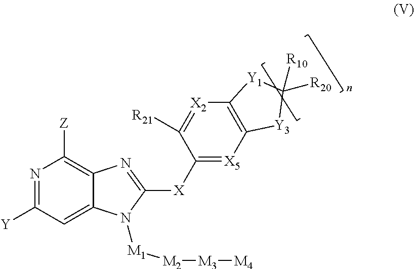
N1=C([Y])C=C2C(=C1[Z])N=C([X]C1=[X5]C3=C([X2]=C1[R21])[Y1]C([R10])([R20])[Y3]3)N2[M1][M2][M3][M4]
